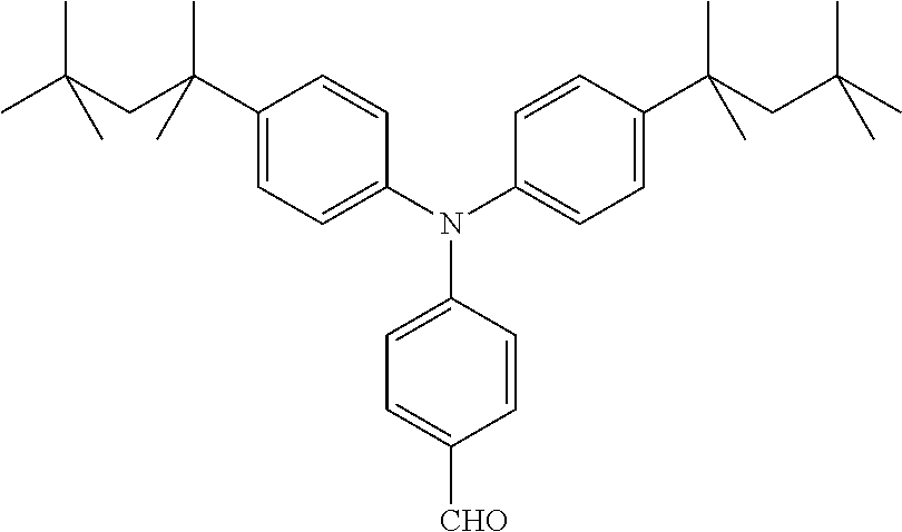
N(C1=CC=C(C(CC(C)(C)C)(C)C)C=C1)(C1=CC=C([CHO])C=C1)C1=CC=C(C(CC(C)(C)C)(C)C)C=C1
